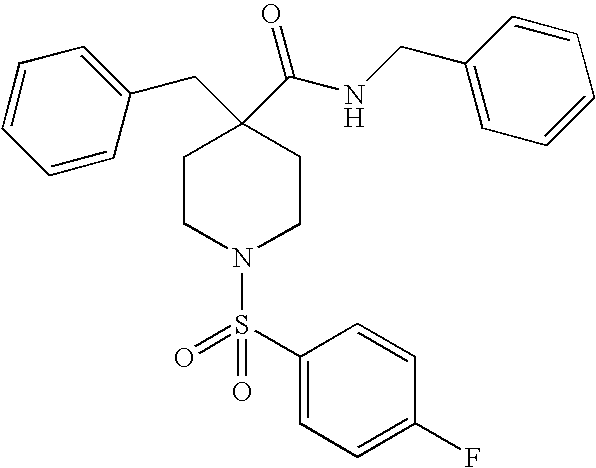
C1CN(S(=O)(C2=CC=C(F)C=C2)=O)CCC1(C(NCC1=CC=CC=C1)=O)CC1=CC=CC=C1
